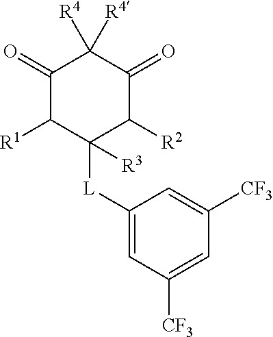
C1([L]C2([R3])C([R2])C(=O)C([R4])([R4])C(=O)C2[R1])=CC([CF3])=CC([CF3])=C1
